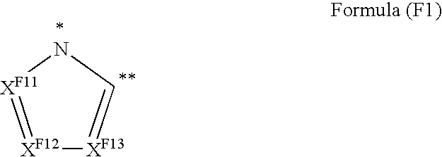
[XF12]1=[XF11]NC=[XF13]1
